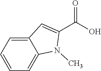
C1(C(O)=O)=CC2=CC=CC=C2N1C
